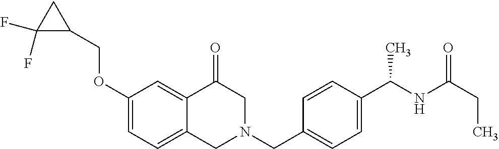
C1(OCC2CC2(F)F)=CC=C2C(=C1)C(=O)CN(CC1=CC=C(C(NC(=O)CC)C)C=C1)C2
